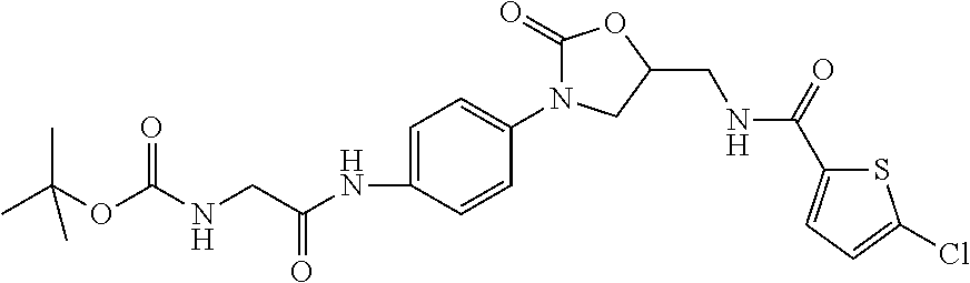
C1=C(NC(=O)CNC(=O)OC(C)(C)C)C=CC(N2C(=O)OC(CNC(=O)C3=CC=C(Cl)S3)C2)=C1
